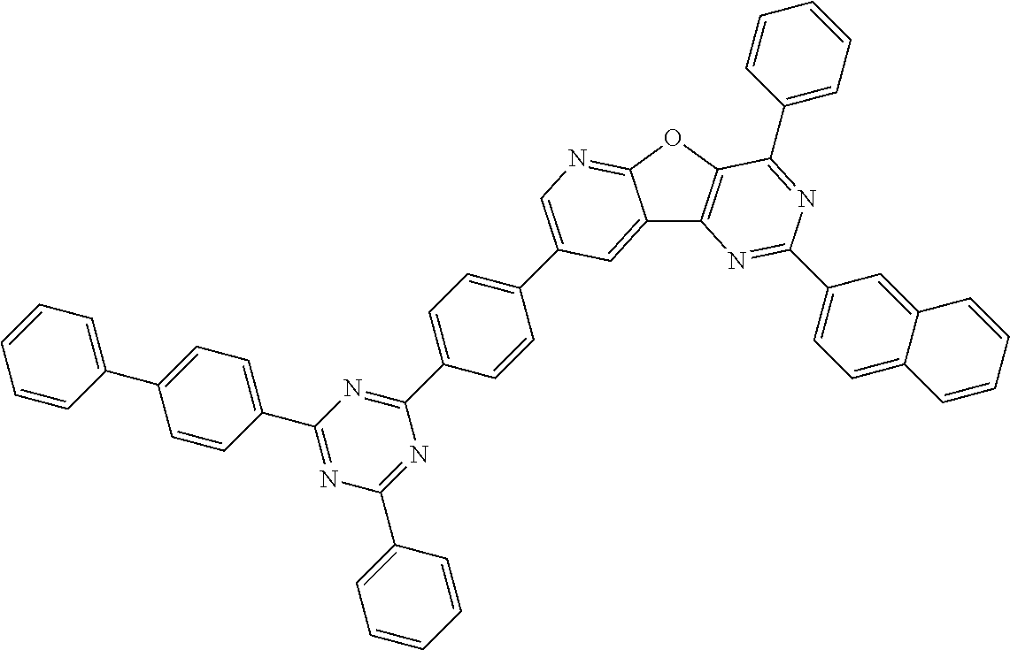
C1=CC(C2=CC=C(C3=NC(C4=CC=CC=C4)=NC(C4=CC=C(C5=CN=C6C(=C5)C5=C(O6)C(C6=CC=CC=C6)=NC(C6=CC=C7C(=C6)C=CC=C7)=N5)C=C4)=N3)C=C2)=CC=C1
